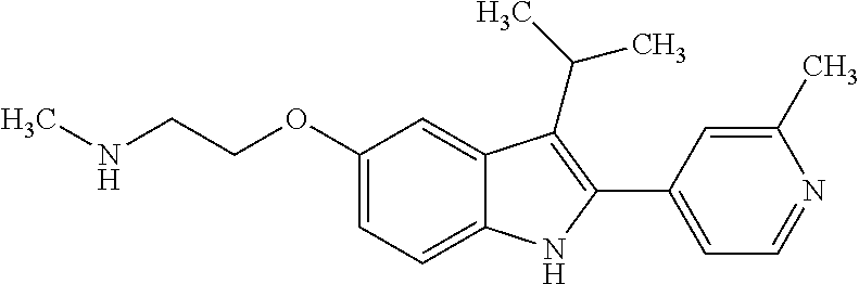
C(OC1=CC=C2C(=C1)C(C(C)C)=C(C1=CC=NC(C)=C1)N2)CNC
